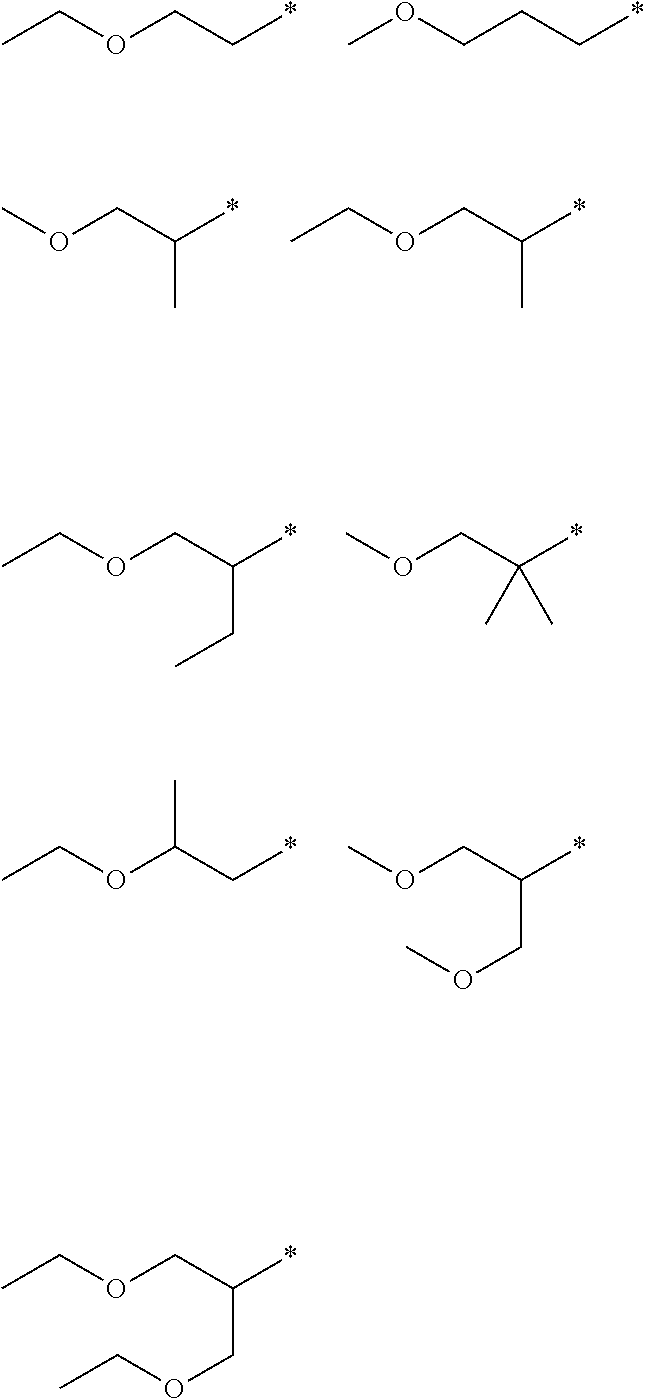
CCOCC*.COCCC*.COCC(*)C.CCOCC(*)C.C(OCC(*)CC)C.COCC(*)(C)C.C(OC(C*)C)C.COCC(*)COC.C(OCC(*)COCC)C
